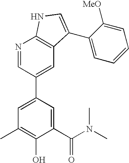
C1(C(N(C)C)=O)=CC(C2=CC3=C(N=C2)NC=C3C2=CC=CC=C2[MeO])=CC(C)=C1O
